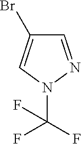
C1=NN(C(F)(F)F)C=C1Br
